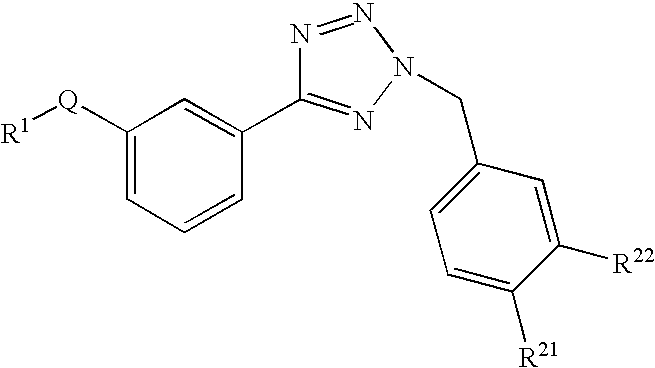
C1([Q][R1])=CC=CC(C2=NN(CC3=CC=C([R21])C([R22])=C3)N=N2)=C1
